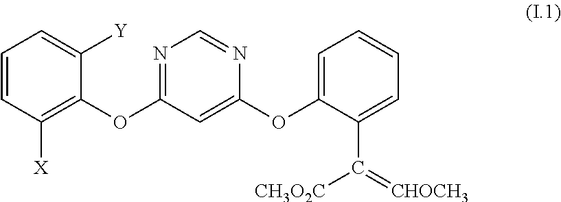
O(C1=NC=NC(OC2=CC=CC=C2C(=[CHOCH3])[CH3O2C])=C1)C1=C([X])C=CC=C1[Y]
